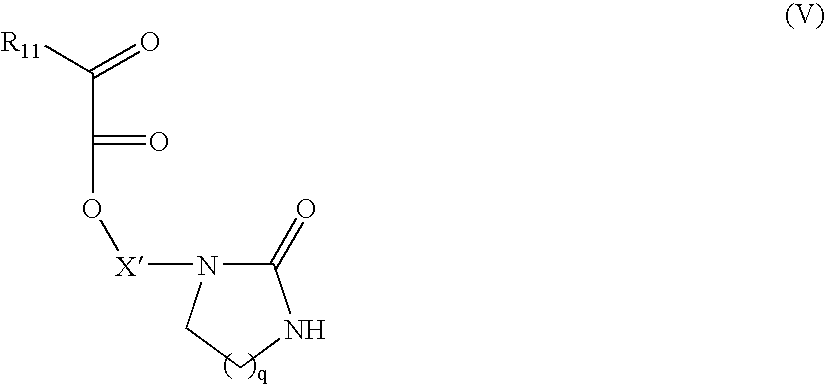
C1(=O)N([X]OC(=O)C([R11])=O)CCN1
